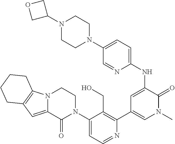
C1(N2CCN3C(=CC4=C3CCCC4)C2=O)=CC=NC(C2=CN(C)C(=O)C(NC3=CC=C(N4CCN(C5COC5)CC4)C=N3)=C2)=C1CO
